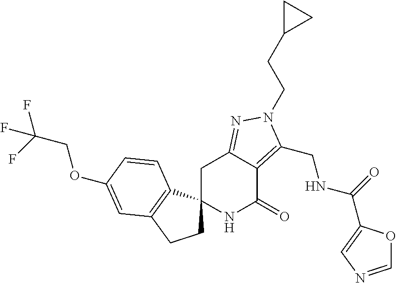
C(C(F)(F)F)OC1=CC2=C(C3(CC2)NC(=O)C2=C(CNC(=O)C4=CN=CO4)N(CCC4CC4)N=C2C3)C=C1
